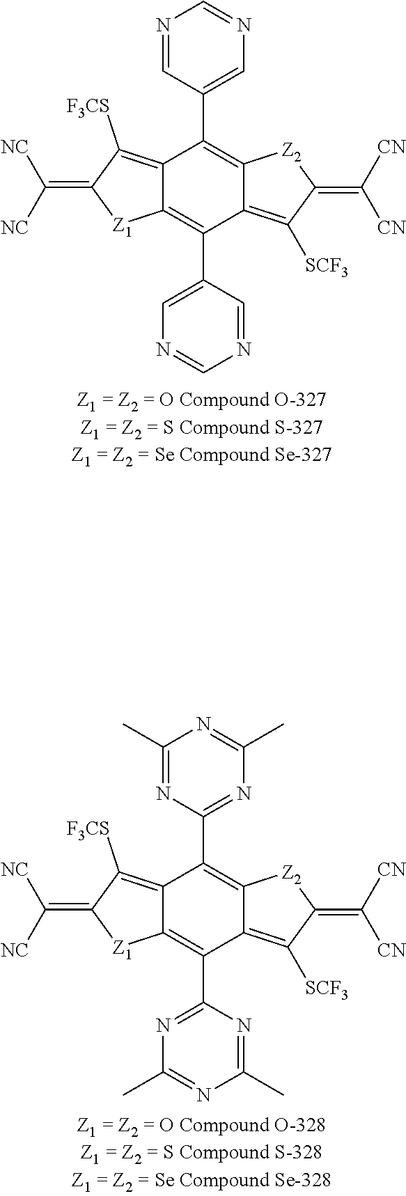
N1=CC(C2=C3C(=C([SCF3])C(=C([CN])[CN])[Z2]3)C(C3=CN=CN=C3)=C3C2=C([F3CS])C(=C([NC])[NC])[Z1]3)=CN=C1.C1(C)=NC(C2=C3C(=C([SCF3])C(=C([CN])[CN])[Z2]3)C(C3=NC(C)=NC(C)=N3)=C3C2=C([F3CS])C(=C([NC])[NC])[Z1]3)=NC(C)=N1
